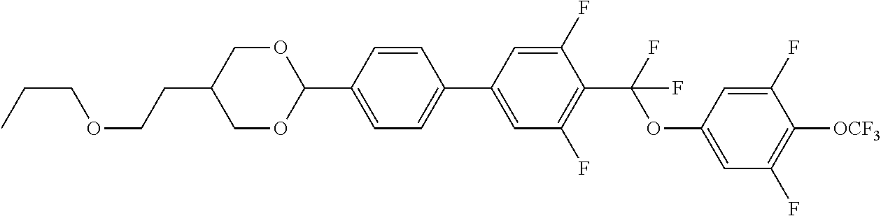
O1CC(CCOCCC)COC1C1=CC=C(C2=CC(F)=C(C(OC3=CC(F)=C([OCF3])C(F)=C3)(F)F)C(F)=C2)C=C1
